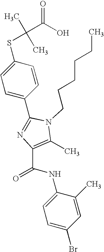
C1(C2=NC(C(NC3=CC=C(Br)C=C3C)=O)=C(C)N2CCCCCC)=CC=C(SC(C)(C)C(O)=O)C=C1
